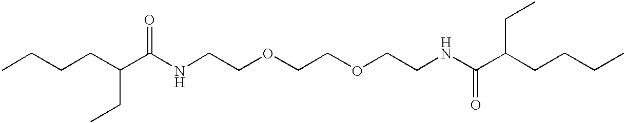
CCCCC(C(NCCOCCOCCNC(C(CCCC)CC)=O)=O)CC
